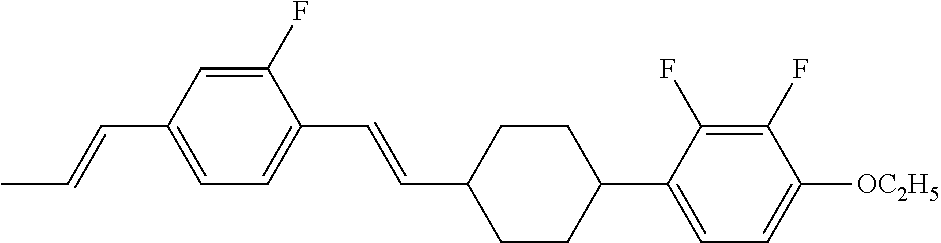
C1(F)=CC(C=CC)=CC=C1C=CC1CCC(C2=CC=C([OC2H5])C(F)=C2F)CC1
